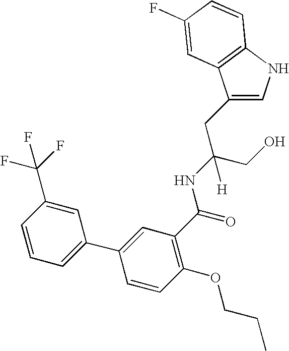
C1(CC(CO)(NC(=O)C2=C(OCCC)C=CC(C3=CC=CC(C(F)(F)F)=C3)=C2)[H])=CNC2=C1C=C(F)C=C2
